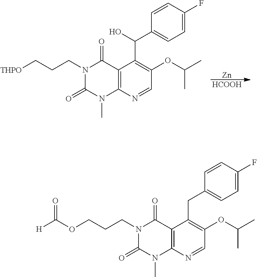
[Zn].[HCOOH].N1(CCC[THPO])C(=O)N(C)C2=C(C1=O)C(C(C1=CC=C(F)C=C1)O)=C(OC(C)C)C=N2.N1(CCCOC([H])=O)C(=O)N(C)C2=C(C1=O)C(CC1=CC=C(F)C=C1)=C(OC(C)C)C=N2
